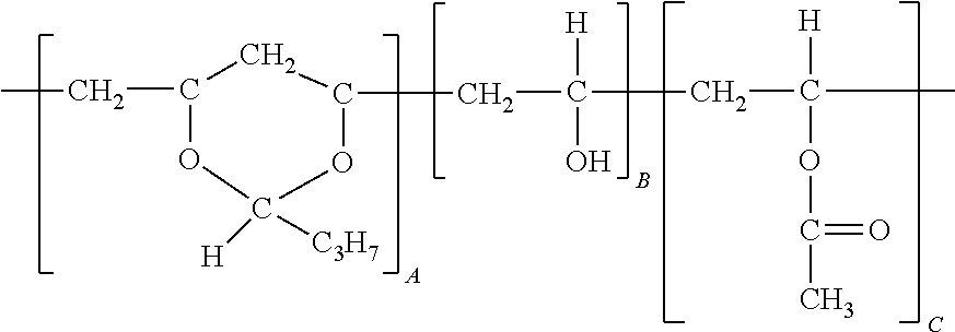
CC([H])(OC(=O)C)CC([H])(O)CC1OC([H])([C3H7])OC(CC)C1
